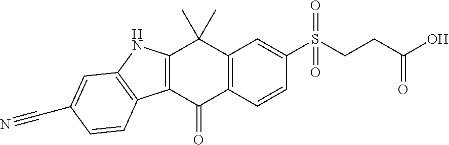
C12=C(C(=O)C3=C(C1(C)C)C=C(S(CCC(O)=O)(=O)=O)C=C3)C1=C(N2)C=C(C#N)C=C1
